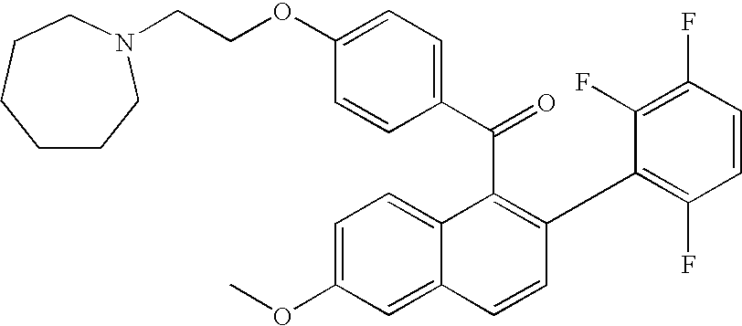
C(C1=C(C2=C(F)C=CC(F)=C2F)C=CC2=CC(OC)=CC=C12)(C1=CC=C(OCCN2CCCCCC2)C=C1)=O
